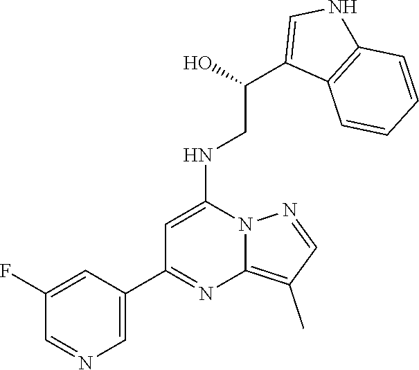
C1=C(C2=NC3=C(C)C=NN3C(NCC(O)C3=CNC4=C3C=CC=C4)=C2)C=C(F)C=N1
